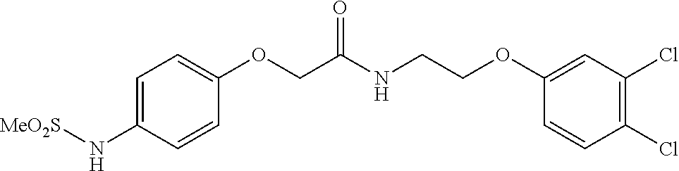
C1=C(N[MeO2S])C=CC(OCC(NCCOC2=CC(Cl)=C(Cl)C=C2)=O)=C1
